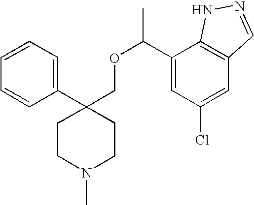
C1(C2(COC(C3=CC(Cl)=CC4=C3NN=C4)C)CCN(C)CC2)=CC=CC=C1
